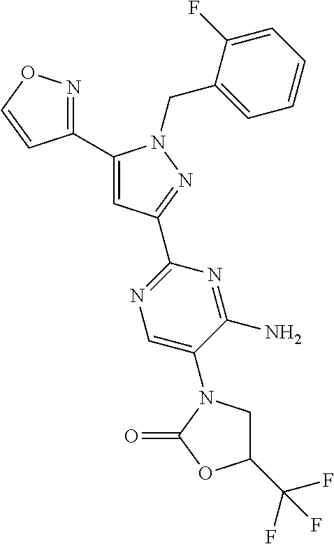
C1(C2=CC(C3=NC=C(N4CC(C(F)(F)F)OC4=O)C(N)=N3)=NN2CC2=CC=CC=C2F)=NOC=C1
